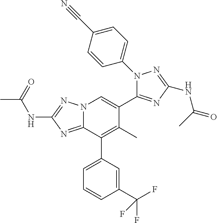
N(C1=NN2C(=N1)C(C1=CC=CC(C(F)(F)F)=C1)=C(C)C(C1=NC(NC(C)=O)=NN1C1=CC=C(C#N)C=C1)=C2)C(C)=O
